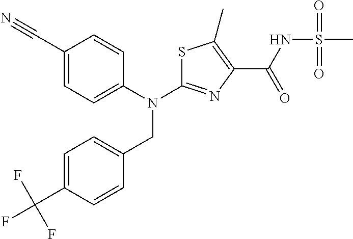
C1(C#N)=CC=C(N(CC2=CC=C(C(F)(F)F)C=C2)C2=NC(C(=O)NS(C)(=O)=O)=C(C)S2)C=C1
